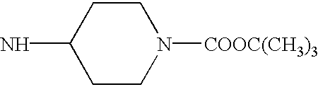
C1CN([COOC(CH3)3])CCC1N
